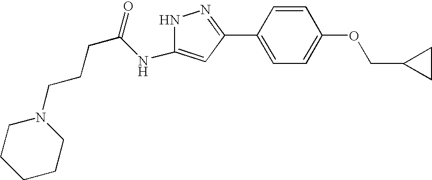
C1(C2=NNC(NC(=O)CCCN3CCCCC3)=C2)=CC=C(OCC2CC2)C=C1
